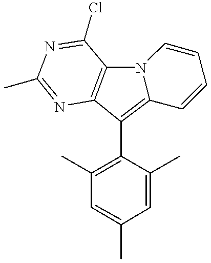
C1(C2=C3N(C4=C2N=C(C)N=C4Cl)C=CC=C3)=C(C)C=C(C)C=C1C
